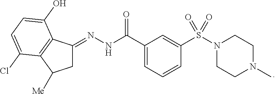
C(C1=CC=CC(S(N2CCN(C)CC2)(=O)=O)=C1)(NN=C1CC([Me])C2=C1C(O)=CC=C2Cl)=O
